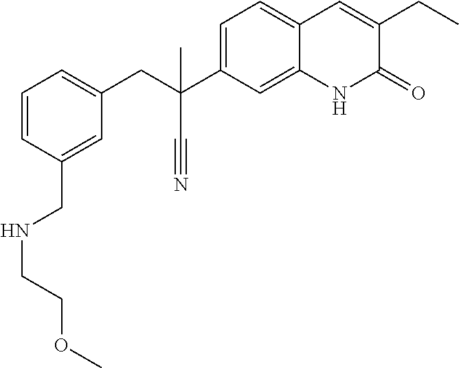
C(NCC1=CC(CC(C#N)(C2=CC=C3C(=C2)NC(=O)C(CC)=C3)C)=CC=C1)COC
